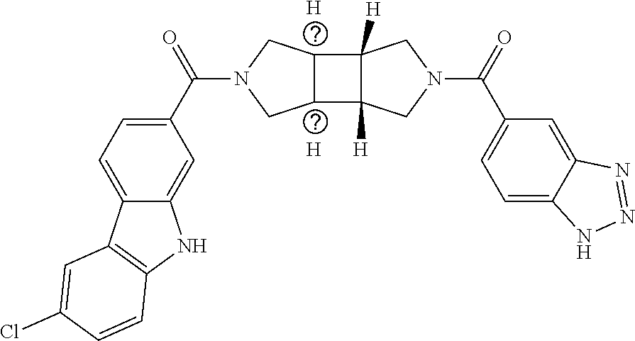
[H].[H].C1=C(C(N2CC3C(C4([H])C3([H])CN(C(C3=CC=C5C(=C3)N=NN5)=O)C4)C2)=O)C=C2C(=C1)C1=C(N2)C=CC(Cl)=C1
